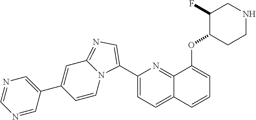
C1(C2=CN=C3C=C(C4=CN=CN=C4)C=CN32)=CC=C2C(=N1)C(OC1CCNCC1F)=CC=C2
